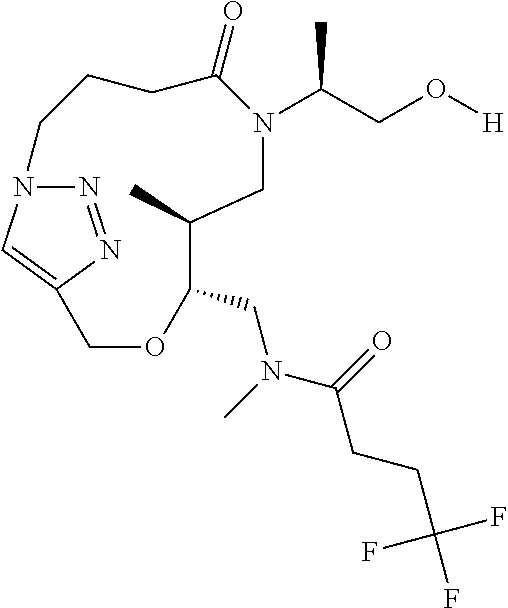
N1=NC2=CN1CCCC(=O)N(C(CO[H])C)CC(C)C(CN(C)C(=O)CCC(F)(F)F)OC2
